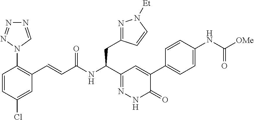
C1=C(Cl)C=CC(N2C=NN=N2)=C1C=CC(NC(C1=NNC(=O)C(C2=CC=C(NC(=O)[OMe])C=C2)=C1)CC1=NN([Et])C=C1)=O
